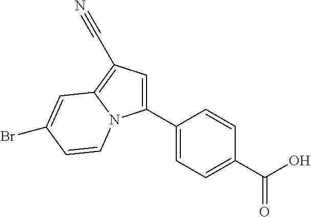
C1(C2=CC=C(C(O)=O)C=C2)=CC(C#N)=C2N1C=CC(Br)=C2
